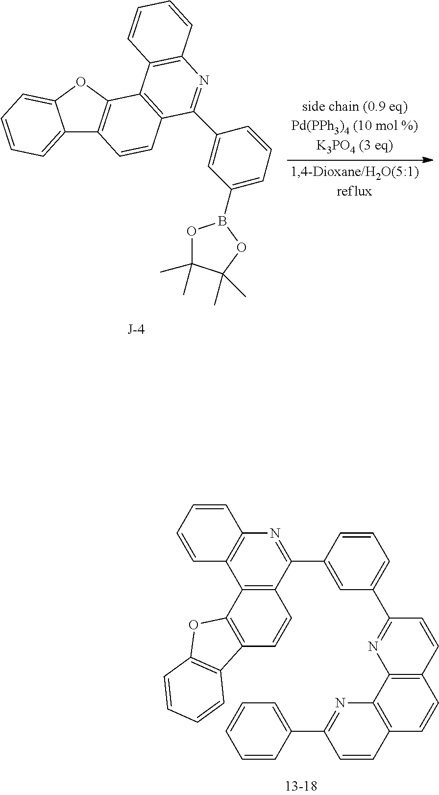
C1=C(C2=NC3=C(C=C2)C=CC2=C3N=C(C3=CC=CC=C3)C=C2)C=C(C2=NC3=C(C4=C2C=CC2=C4OC4=C2C=CC=C4)C=CC=C3)C=C1.C12=CC=CC=C1OC1=C2C=CC2=C1C1=C(N=C2C2=CC(B3OC(C)(C)C(C)(C)O3)=CC=C2)C=CC=C1
